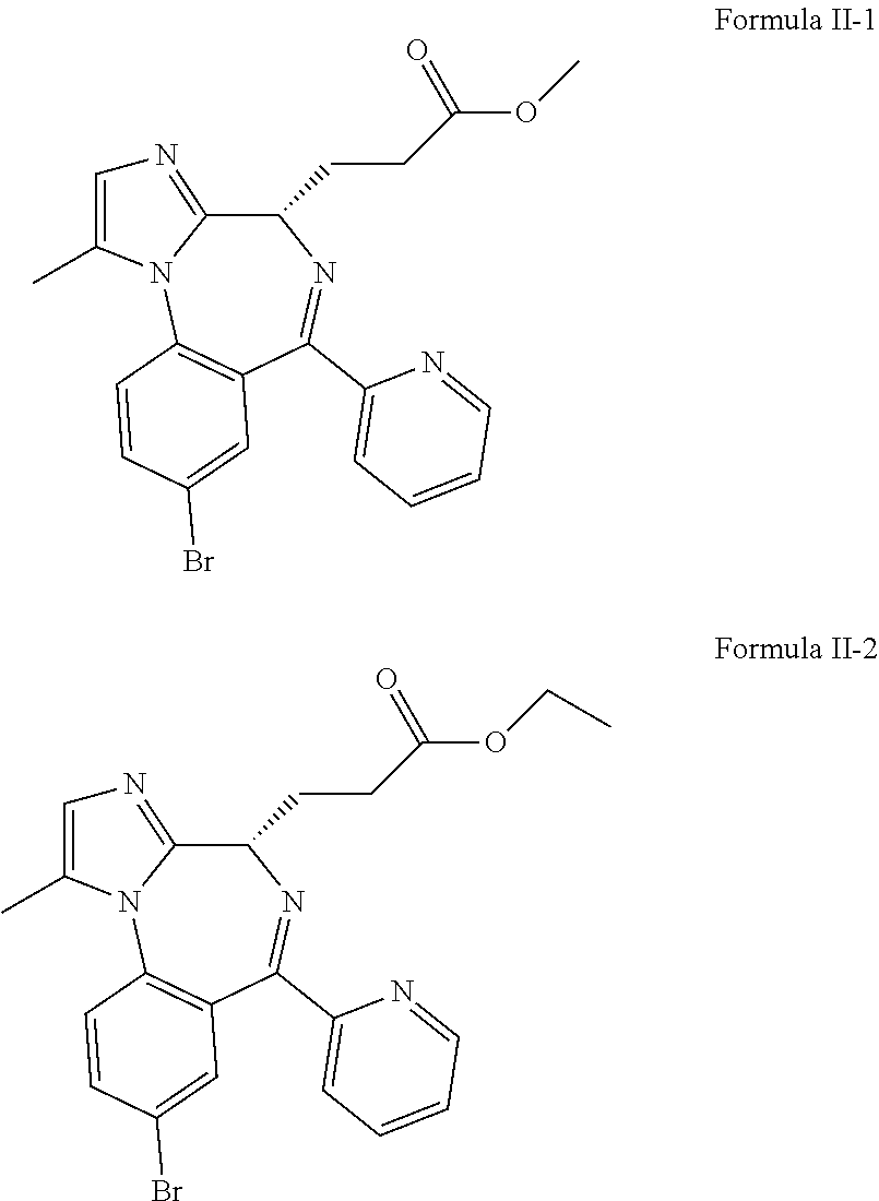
C1(CCC(=O)OC)C2=NC=C(C)N2C2=C(C(C3=CC=CC=N3)=N1)C=C(Br)C=C2.C1(CCC(=O)OCC)C2=NC=C(C)N2C2=C(C(C3=CC=CC=N3)=N1)C=C(Br)C=C2
